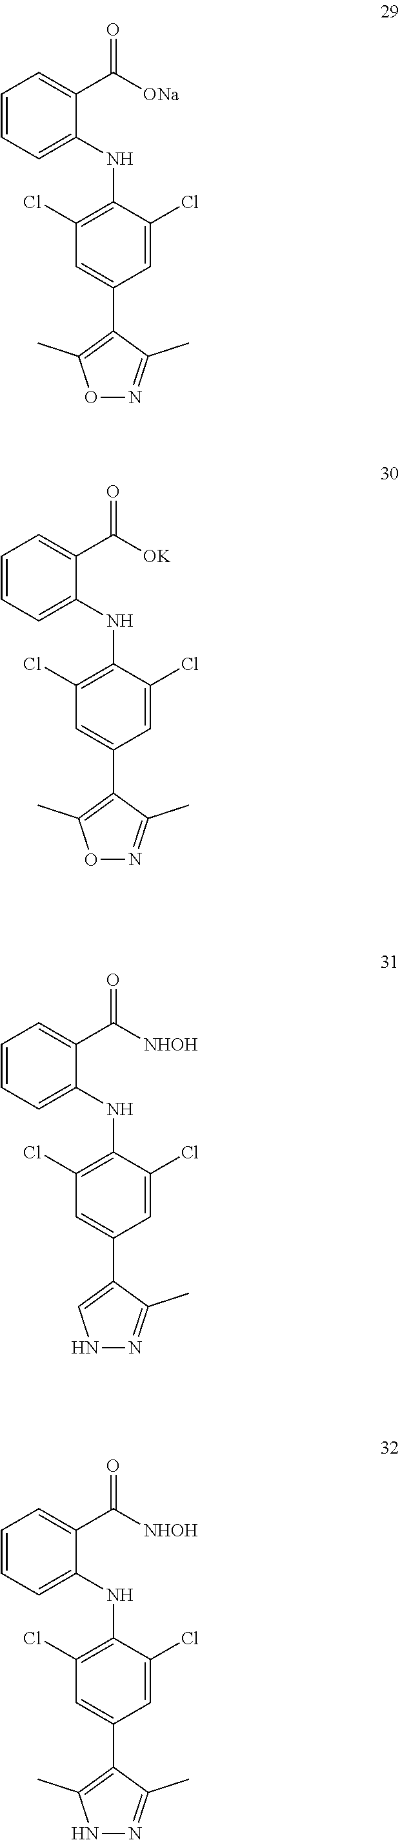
C1=C(Cl)C(NC2=CC=CC=C2C([NHOH])=O)=C(Cl)C=C1C1=C(C)NN=C1C.C1=C(Cl)C(NC2=CC=CC=C2C([ONa])=O)=C(Cl)C=C1C1=C(C)ON=C1C.C1=C(Cl)C(NC2=CC=CC=C2C([OK])=O)=C(Cl)C=C1C1=C(C)ON=C1C.C1=C(Cl)C(NC2=CC=CC=C2C([NHOH])=O)=C(Cl)C=C1C1=CNN=C1C
